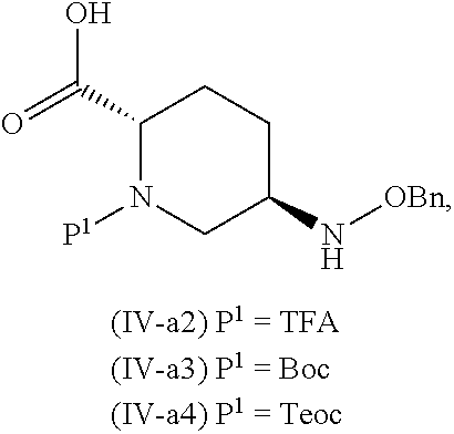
C1(C(O)=O)N([P1])CC(N[OBn])CC1
